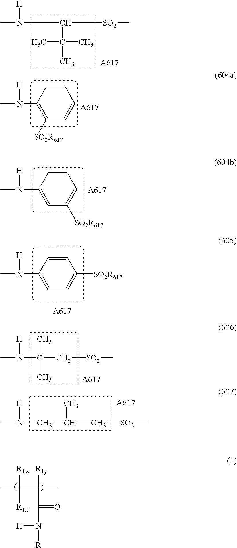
CN(C(C(C)(C)C)[SO2]C)[H].C1=CC(N(C)[H])=C([SO2R617])C=C1.C1=CC(N(C)[H])=CC([SO2R617])=C1.C1=CC(N(C)[H])=CC=C1[SO2R617].CN([H])C(C)(C)C[SO2]C.CN([H])CC(C[SO2]C)C.CC([R1w])([R1x])C([R1y])(C(=O)N([H])[R])C
